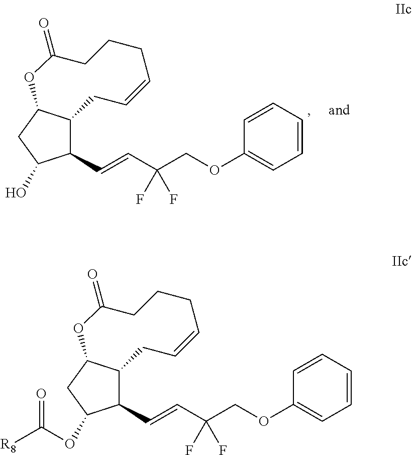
C1(C=CC(COC2=CC=CC=C2)(F)F)C2C(CC1O)OC(=O)CCCC=CC2.C1(C=CC(COC2=CC=CC=C2)(F)F)C2C(CC1OC([R8])=O)OC(=O)CCCC=CC2
